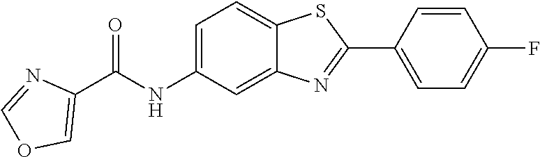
C1=C(NC(C2=COC=N2)=O)C=C2C(=C1)SC(C1=CC=C(F)C=C1)=N2
